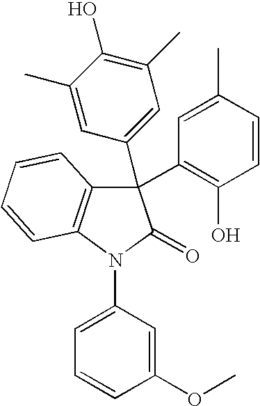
C1(C)=CC(C2(C3=C(O)C=CC(C)=C3)C3=C(N(C4=CC=CC(OC)=C4)C2=O)C=CC=C3)=CC(C)=C1O
